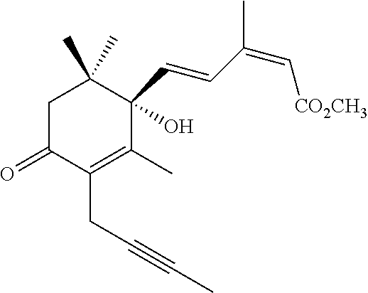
C1C(=O)C(CC#CC)=C(C)C(C=CC(C)=C[CO2CH3])(O)C1(C)C
